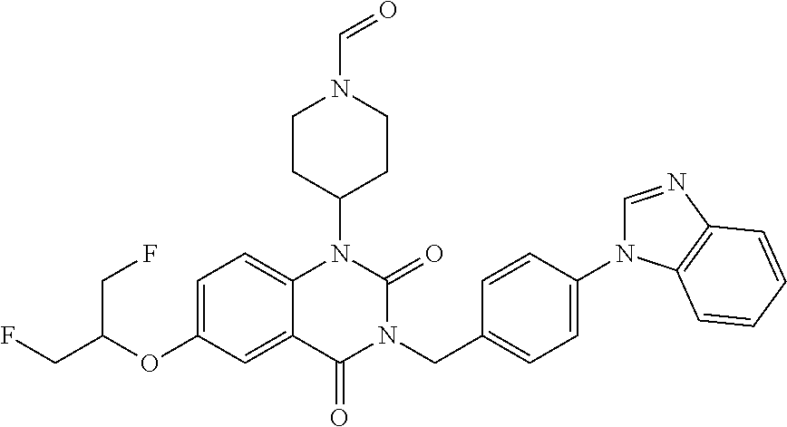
C1=C(OC(CF)CF)C=C2C(=C1)N(C1CCN(C=O)CC1)C(=O)N(CC1=CC=C(N3C=NC4=C3C=CC=C4)C=C1)C2=O
